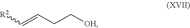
[R2]C=CCC[OH]
